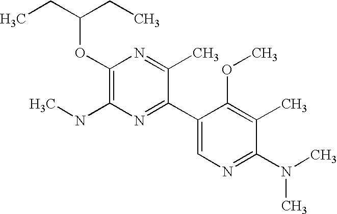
CCC(CC)OC1=C(NC)N=C(C2=CN=C(N(C)C)C(C)=C2OC)C(C)=N1
